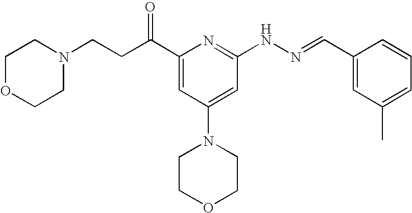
N1(CCC(C2=CC(N3CCOCC3)=CC(NN=CC3=CC(C)=CC=C3)=N2)=O)CCOCC1
